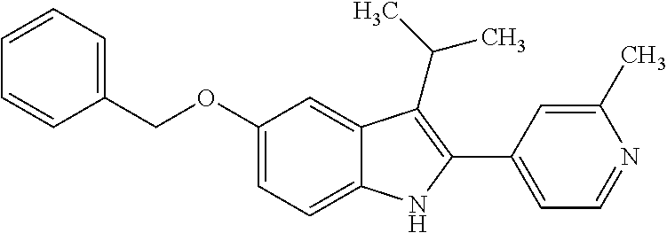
C(OC1=CC=C2C(=C1)C(C(C)C)=C(C1=CC=NC(C)=C1)N2)C1=CC=CC=C1
